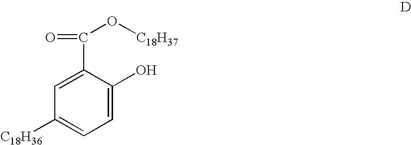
C1(O)=CC=C([C18H36])C=C1C(=O)O[C18H37]
